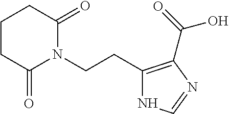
C1CC(=O)N(CCC2=C(C(=O)O)N=CN2)C(=O)C1
